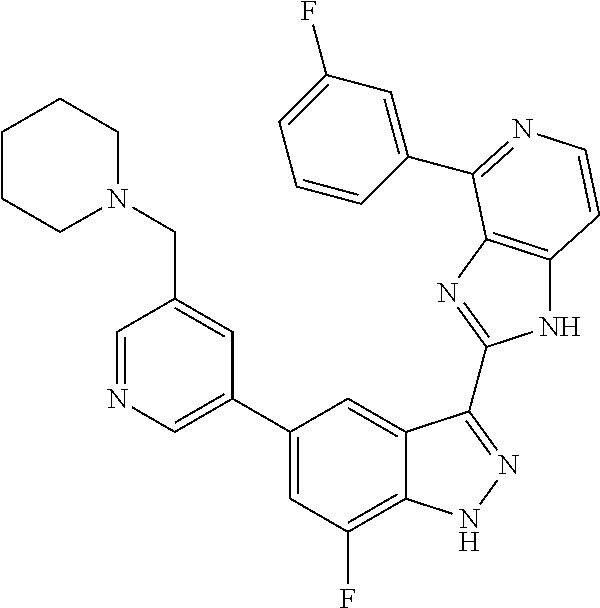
C1(C2=CN=CC(CN3CCCCC3)=C2)=CC(F)=C2C(=C1)C(C1=NC3=C(N1)C=CN=C3C1=CC(F)=CC=C1)=NN2
